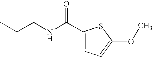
C(CNC(C1=CC=C(OC)S1)=O)C
